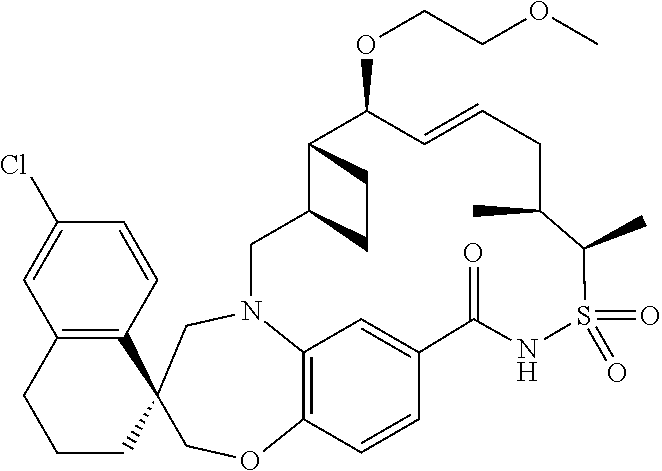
C12(COC3=C4N(C1)CC1C(C(OCCOC)C=CCC(C)C(C)S(=O)(=O)NC(=O)C(=C4)C=C3)CC1)C1=C(CCC2)C=C(Cl)C=C1
